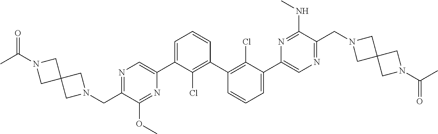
N1(C(=O)C)CC2(CN(CC3=NC=C(C4=CC=CC(C5=C(Cl)C(C6=CN=C(CN7CC8(C7)CN(C(C)=O)C8)C(NC)=N6)=CC=C5)=C4Cl)N=C3OC)C2)C1
